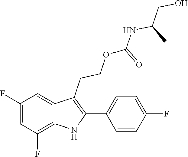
C1(C2=C(CCOC(NC(C)CO)=O)C3=CC(F)=CC(F)=C3N2)=CC=C(F)C=C1
